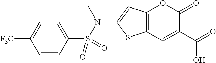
C12=C(C=C(C(O)=O)C(=O)O1)SC(N(S(C1=CC=C([F3C])C=C1)(=O)=O)C)=C2
